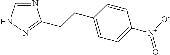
N1=CNN=C1CCC1=CC=C([N+]([O-])=O)C=C1
